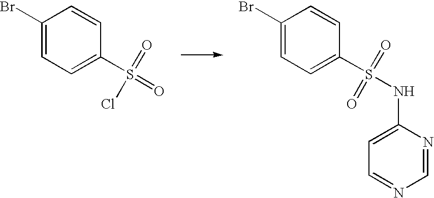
C1(Br)=CC=C(S(=O)(=O)Cl)C=C1.C1(Br)=CC=C(S(NC2=CC=NC=N2)(=O)=O)C=C1
